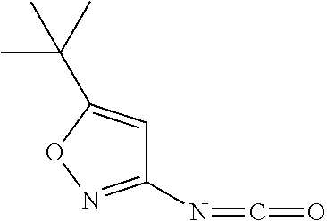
C1=C(C(C)(C)C)ON=C1N=C=O
